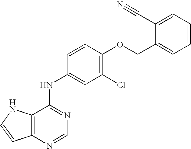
C12=C(N=CN=C1NC1=CC(Cl)=C(OCC3=CC=CC=C3C#N)C=C1)C=CN2
